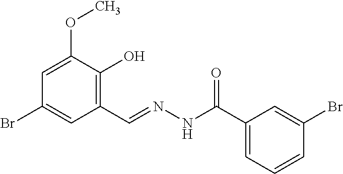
C1=C(OC)C(O)=C(C=NNC(C2=CC=CC(Br)=C2)=O)C=C1Br
